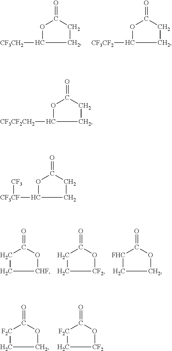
C1CC(=O)OC1[CF3CH2].C1CC(=O)OC1[CF3CF2].[CHF]1OC(=O)CC1.[CF2]1OC(=O)CC1.C1OC(=O)[FHC]C1.C1OC(=O)[F2C]C1.[CF2]1OC(=O)[F2C]C1.C1CC(=O)OC1[CF3CF2CH2].C1CC(=O)OC1[CF3CF][CF3]
